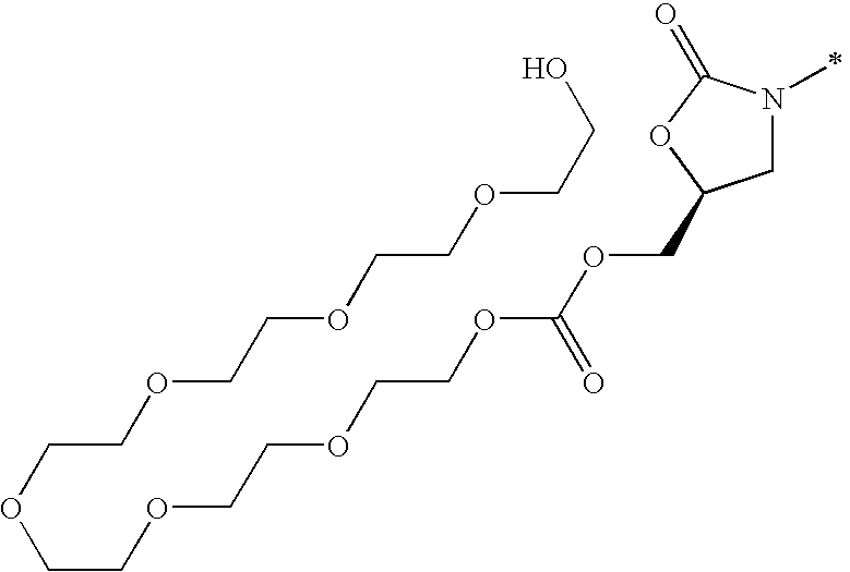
C1N(C)C(=O)OC1COC(OCCOCCOCCOCCOCCOCCOCCO)=O
